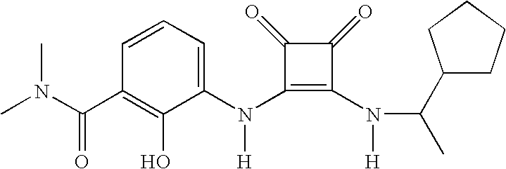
C(C1=C(O)C(N(C2=C(N([H])C(C3CCCC3)C)C(=O)C2=O)[H])=CC=C1)(=O)N(C)C
